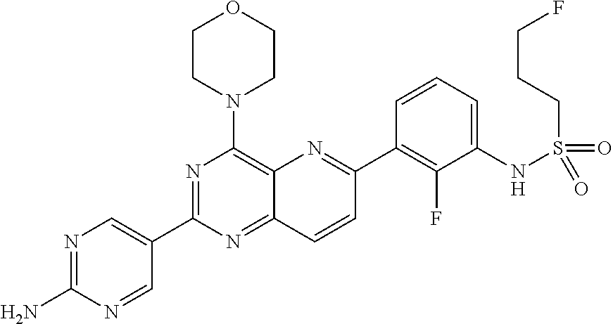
C12=NC(C3=CN=C(N)N=C3)=NC(N3CCOCC3)=C1N=C(C1=C(F)C(NS(CCCF)(=O)=O)=CC=C1)C=C2
